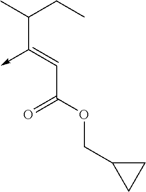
C(C(OCC1CC1)=O)=C(->C)C(C)CC
